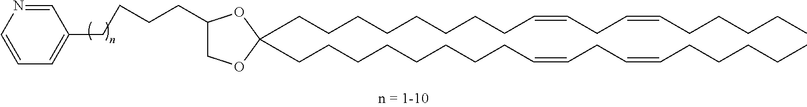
C(CCCCCCC=CCC=CCCCCC)CC1(CCCCCCCCC=CCC=CCCCCC)OC(CCCCC2=CC=CN=C2)CO1
